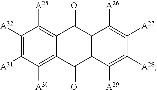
C1([A32])=C([A31])C([A30])=C2C(=C1[A25])C(=O)C1C(C2=O)C([A29])=C([A28])C([A27])=C1[A26]
